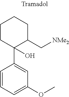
C1=CC=C(OC)C=C1C1(O)C(C[NMe2])CCCC1
